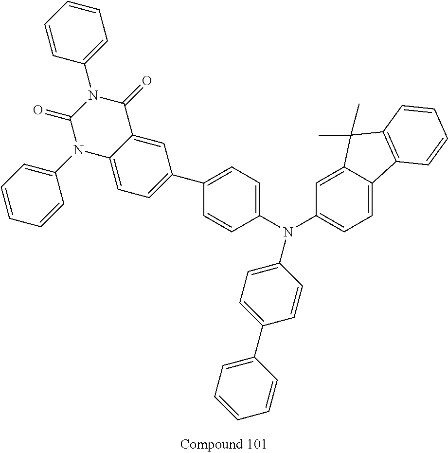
C1=CC(N(C2=CC=C3C(=C2)C(C)(C)C2=C3C=CC=C2)C2=CC=C(C3=CC=CC=C3)C=C2)=CC=C1C1=CC=C2N(C3=CC=CC=C3)C(=O)N(C3=CC=CC=C3)C(=O)C2=C1
